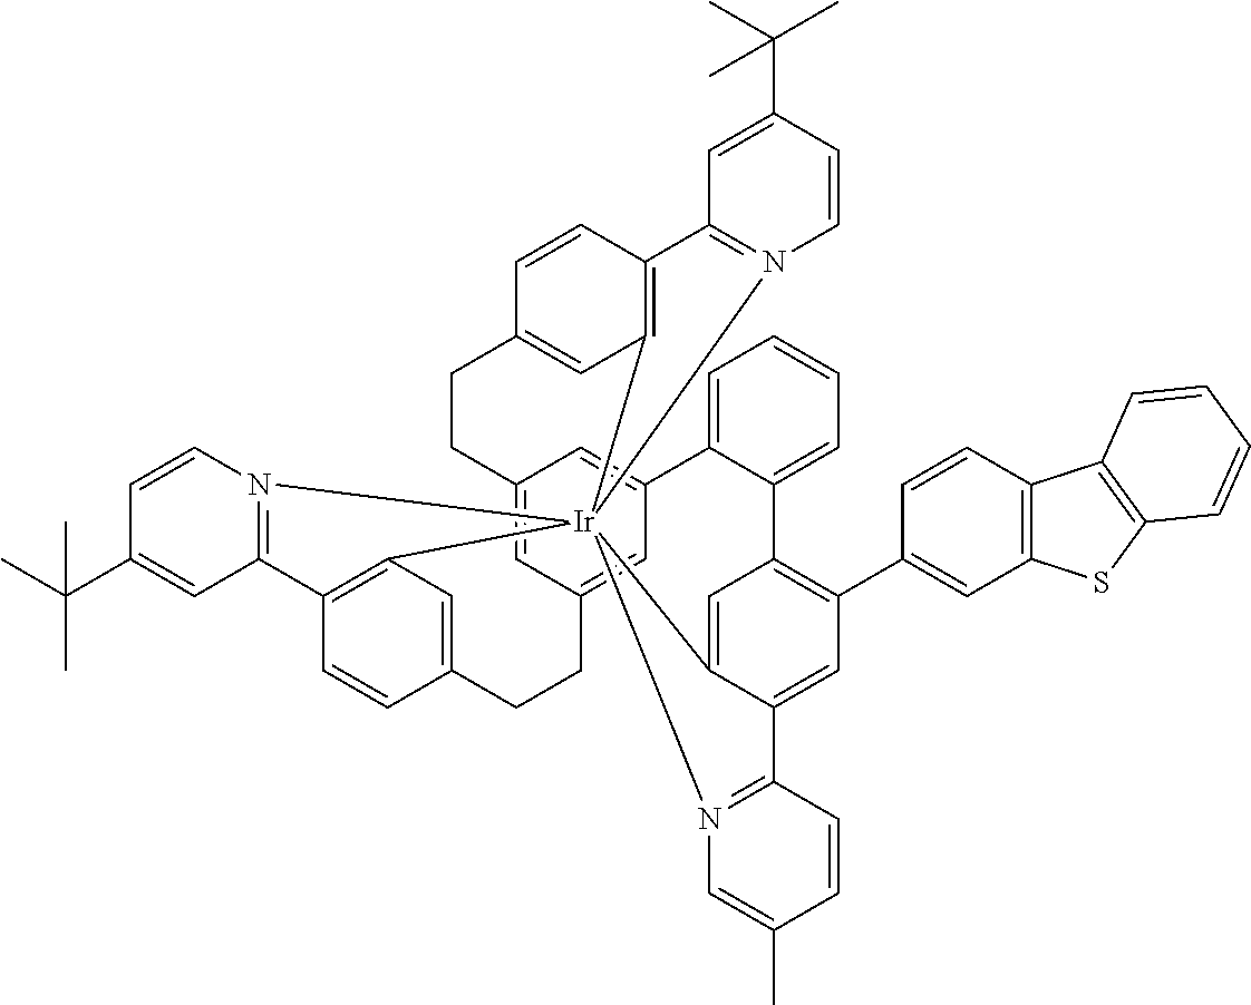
C12=CC3=CC(=C1)C1=CC=CC=C1C1=C(C4=CC5=C(C=C4)C4=C(S5)C=CC=C4)C=C4C(=C1)[Ir]15(C6=C(C=CC(=C6)CC3)C3=N1C=CC(C(C)(C)C)=C3)(C1=C(C=CC(=C1)CC2)C1=N5C=CC(C(C)(C)C)=C1)N1=C4C=CC(C)=C1
